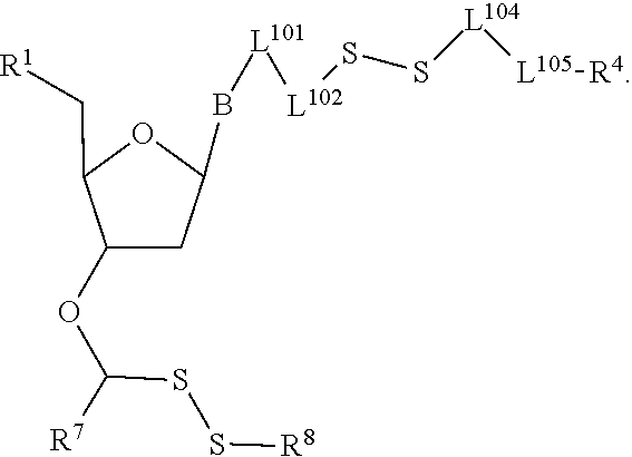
O(C(SS[R8])[R7])C1CC(B[L101][L102]SS[L104][L105][R4])OC1C[R1]
